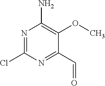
N1=C(Cl)N=C(C=O)C(OC)=C1N
